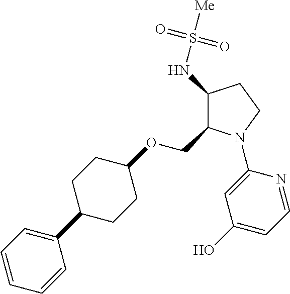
C1(NS([Me])(=O)=O)C(COC2CCC(C3=CC=CC=C3)CC2)N(C2=CC(O)=CC=N2)CC1
